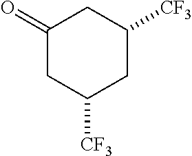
C1(=O)CC([CF3])CC([CF3])C1
